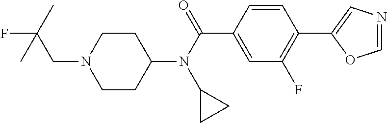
FC(CN1CCC(N(C(=O)C2=CC(F)=C(C3=CN=CO3)C=C2)C2CC2)CC1)(C)C
